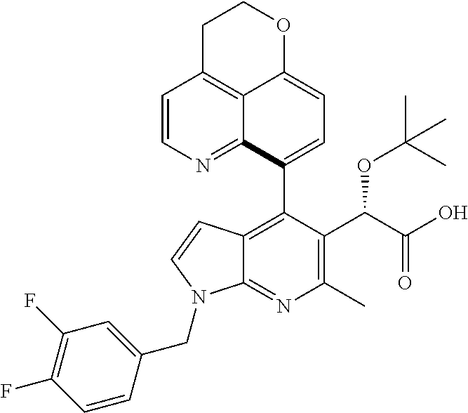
C12=C(C3=CC=C4C5=C(CCO4)C=CN=C35)C(C(C(O)=O)OC(C)(C)C)=C(C)N=C1N(CC1=CC(F)=C(F)C=C1)C=C2
